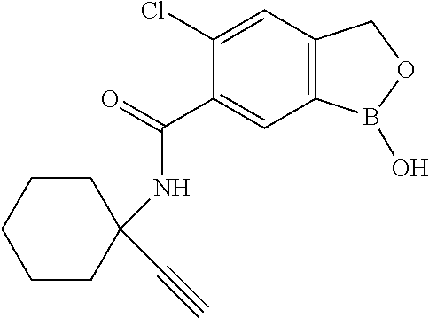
C1(Cl)=CC2=C(C=C1C(=O)NC1(C#C)CCCCC1)B(O)OC2
